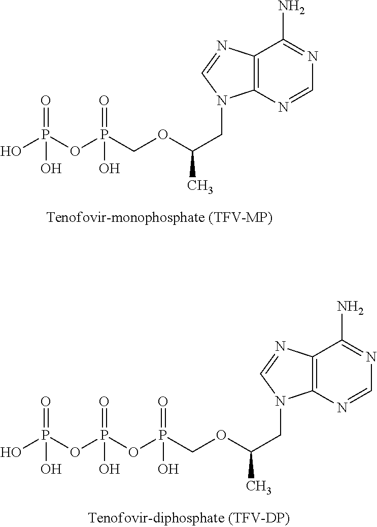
C12=C(N=CN=C1N)N(CC(OCP(OP(O)(=O)O)(=O)O)C)C=N2.C12=C(N=CN=C1N)N(CC(OCP(OP(OP(O)(=O)O)(=O)O)(=O)O)C)C=N2
